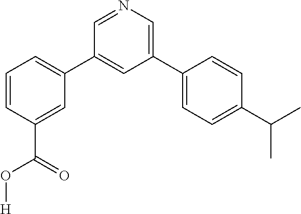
C1=CC(C(=O)O[H])=CC(C2=CC(C3=CC=C(C(C)C)C=C3)=CN=C2)=C1
